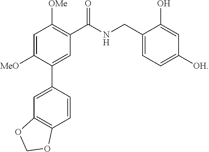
C1=C([MeO])C(C2=CC3=C(C=C2)OCO3)=CC(C(NCC2=CC=C([OH])C=C2O)=O)=C1[OMe]
